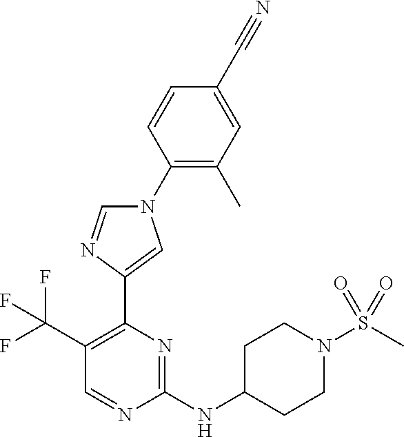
C1=CC(C#N)=CC(C)=C1N1C=NC(C2=C(C(F)(F)F)C=NC(NC3CCN(S(=O)(=O)C)CC3)=N2)=C1
